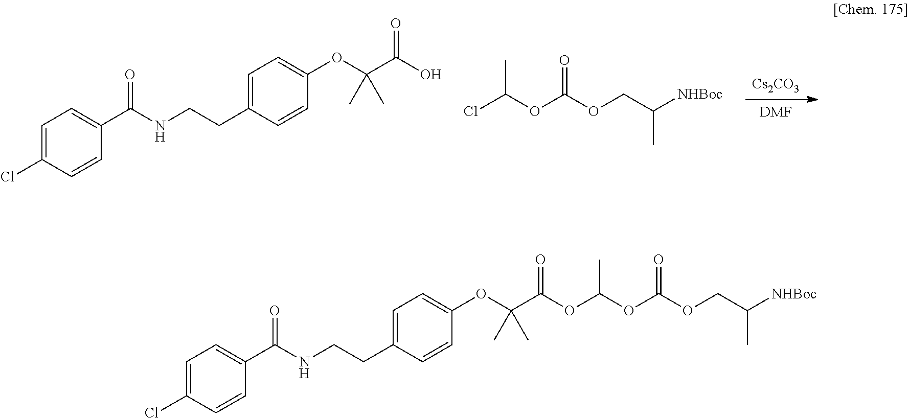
[Cs2CO3].[DMF].C1=C(Cl)C=CC(C(NCCC2=CC=C(OC(C(O)=O)(C)C)C=C2)=O)=C1.ClC(OC(OCC([NHBoc])C)=O)C.C1=C(Cl)C=CC(C(NCCC2=CC=C(OC(C(=O)OC(OC(OCC([NHBoc])C)=O)C)(C)C)C=C2)=O)=C1
